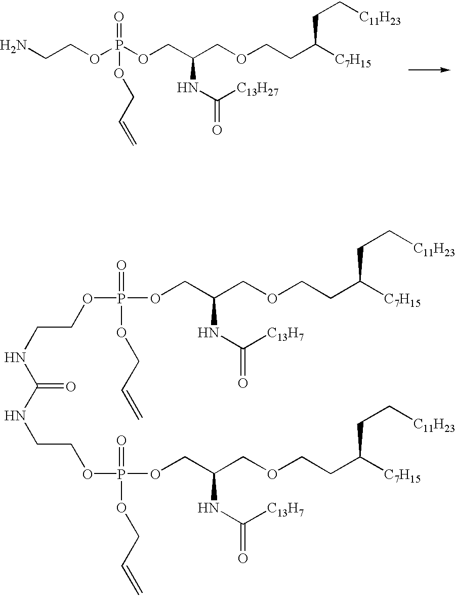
C(OCCC([C7H15])CC[C11H23])C(COP(OCCN)(=O)OCC=C)NC([C13H27])=O.C(COCCC([C7H15])CC[C11H23])(COP(=O)(OCC=C)OCCNC(=O)NCCOP(=O)(OCC=C)OCC(COCCC([C7H15])CC[C11H23])NC([C13H7])=O)NC([C13H7])=O
